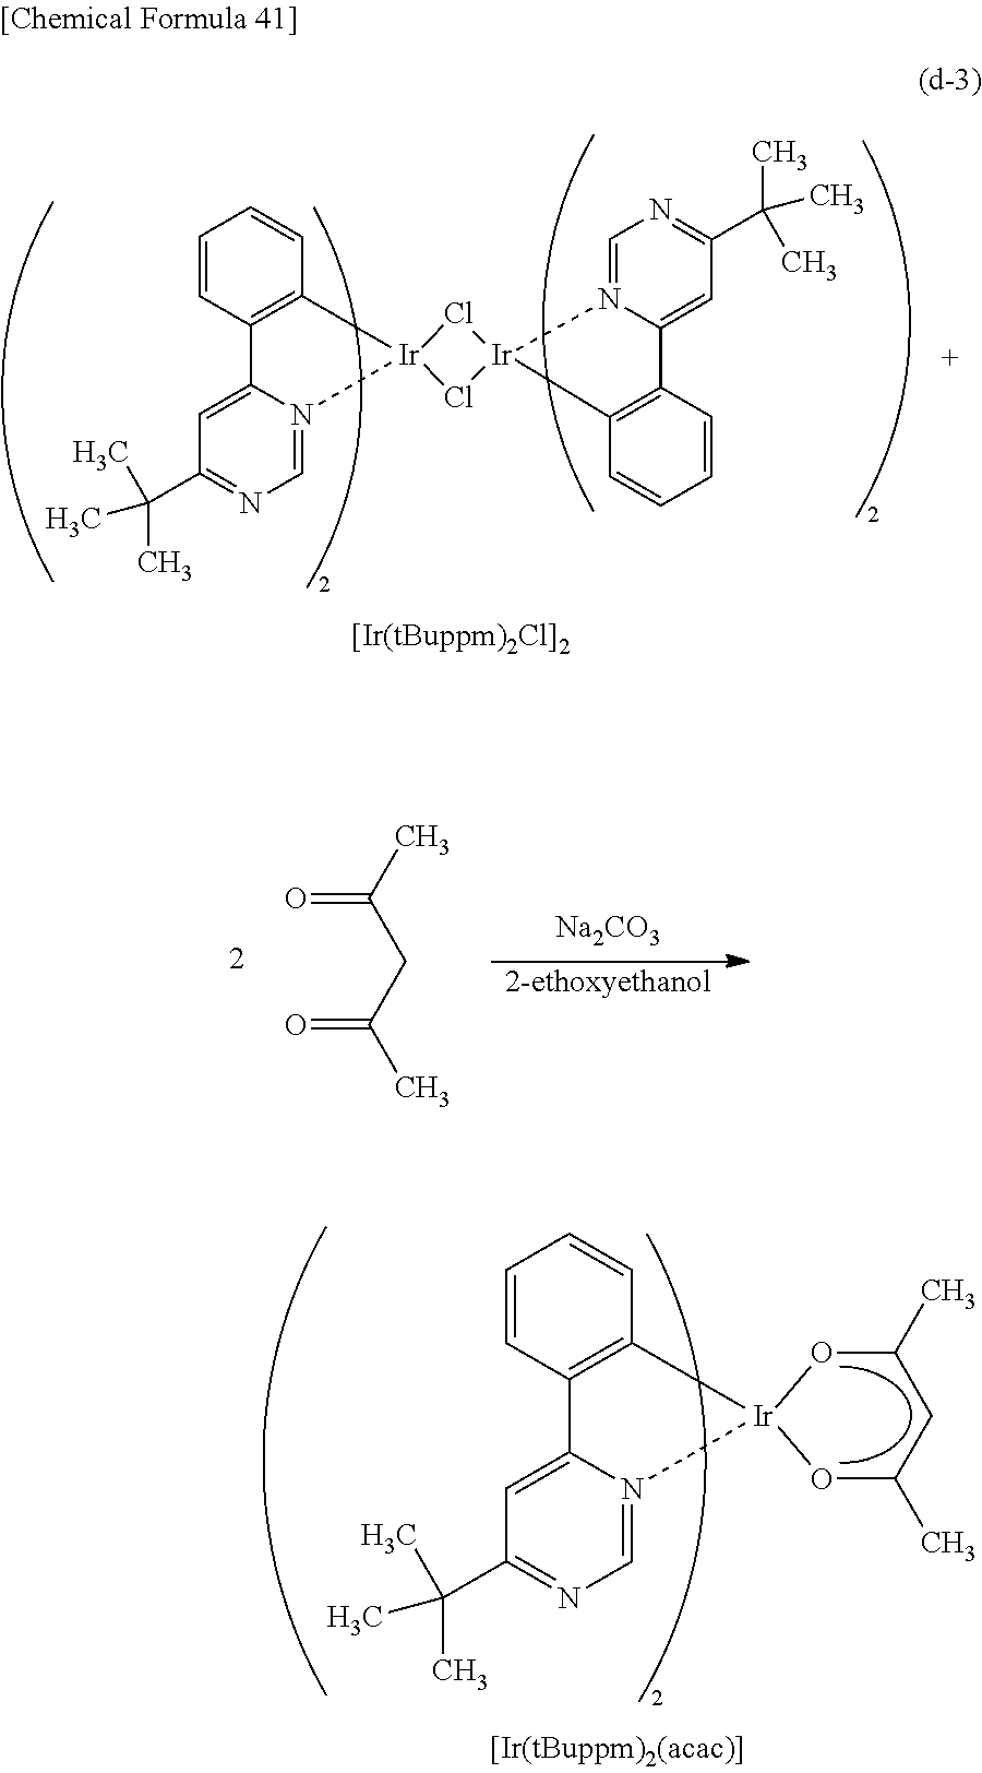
C1=CC2=C(C=C1)[Ir]1(N3=CN=C(C(C)(C)C)C=C23)Cl[Ir]2(N3=CN=C(C(C)(C)C)C=C3C3=C2C=CC=C3)Cl1.[Na2CO3].[2-ethoxyethanol].O=C(CC(=O)C)C.C1=CC2=C(C=C1)[Ir]1(N3=CN=C(C(C)(C)C)C=C23)OC(C)CC(C)O1
